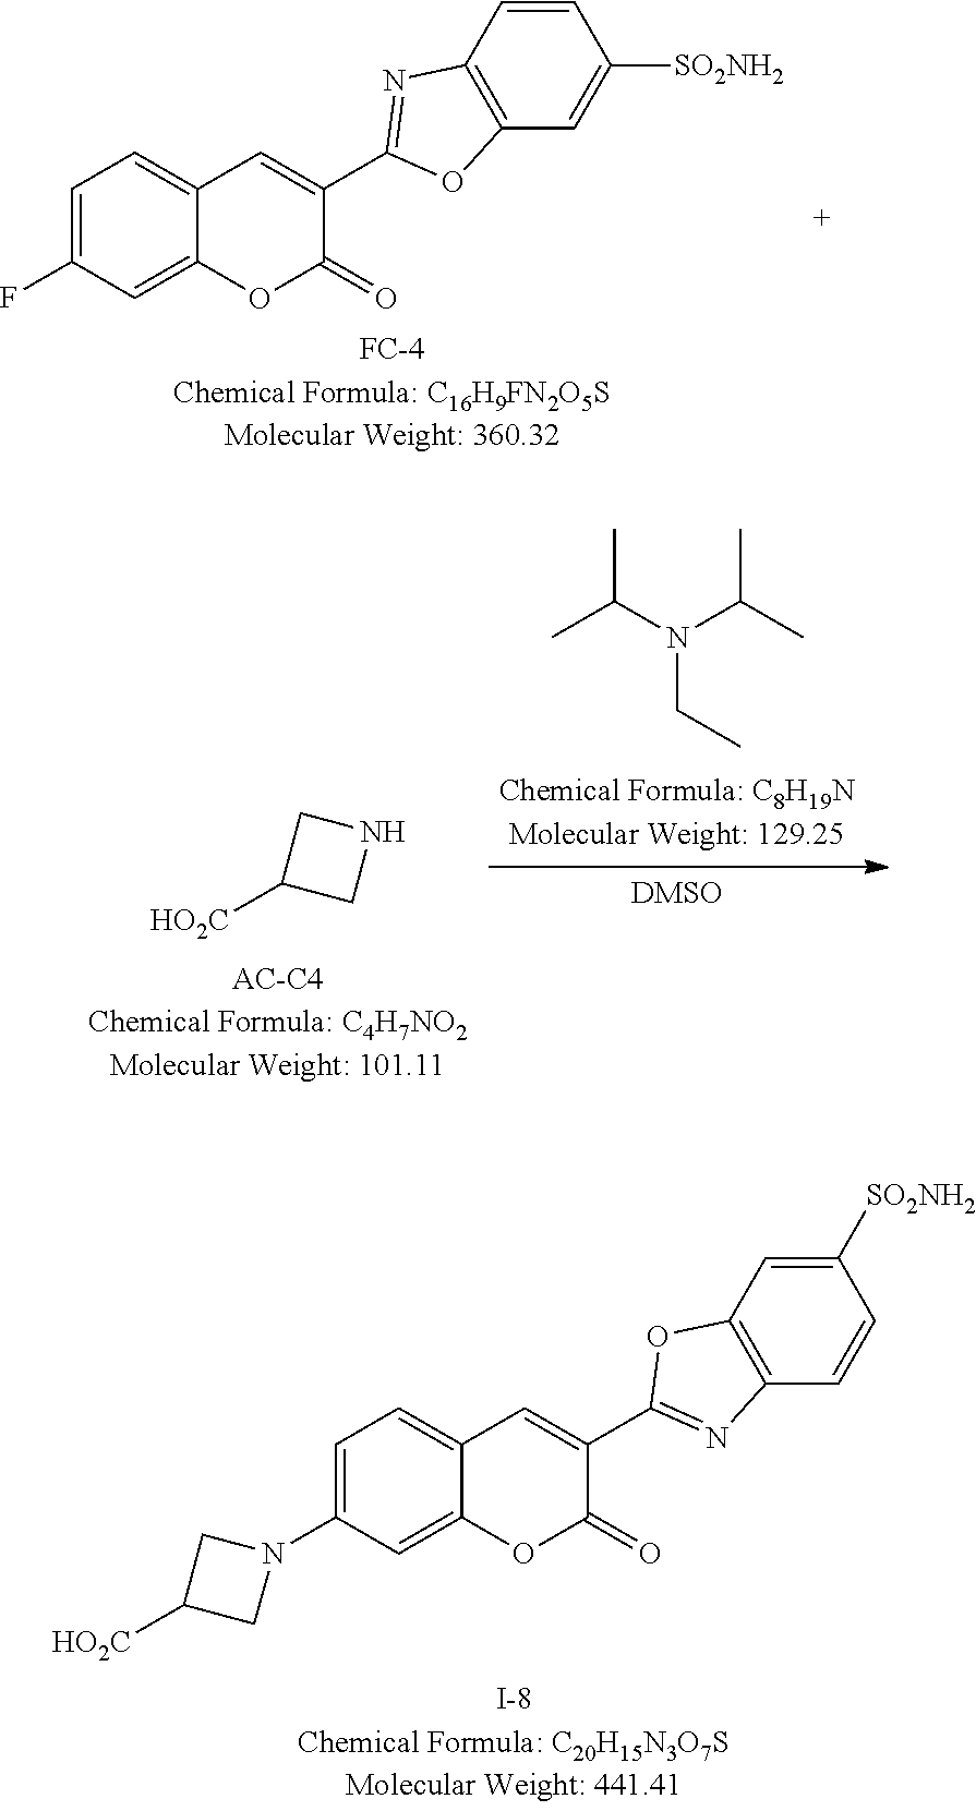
N1CC([HO2C])C1.CC(C)N(C(C)C)CC.C1=C(F)C=C2C(=C1)C=C(C1=NC3=C(C=C([SO2NH2])C=C3)O1)C(=O)O2.C1=C(N2CC([HO2C])C2)C=C2C(=C1)C=C(C1=NC3=C(C=C([SO2NH2])C=C3)O1)C(=O)O2
